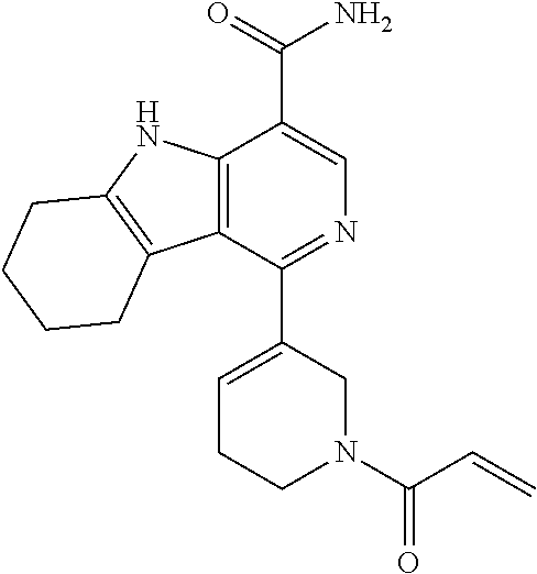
C12=C(C(C3=CCCN(C(C=C)=O)C3)=NC=C1C(=O)N)C1=C(N2)CCCC1
